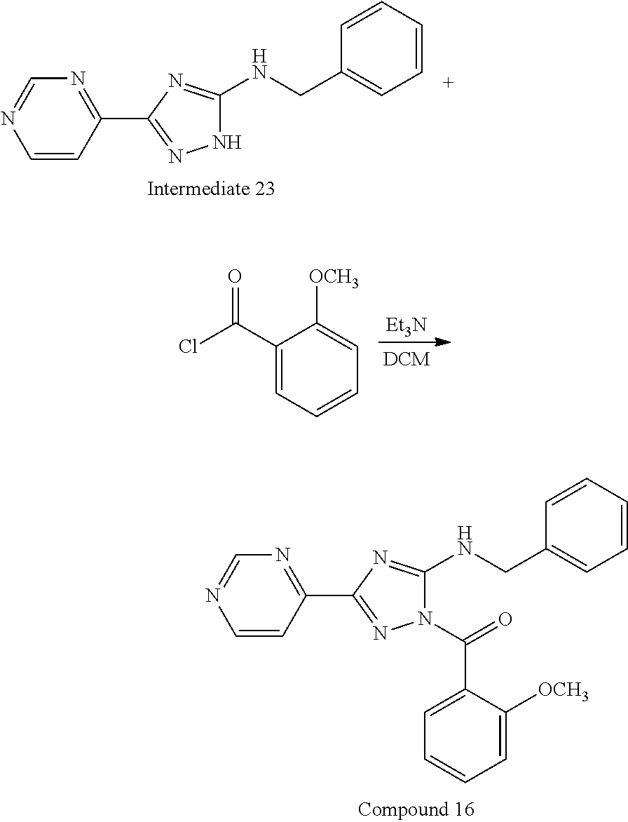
C1(C2=NNC(NCC3=CC=CC=C3)=N2)=NC=NC=C1.[Et3N].C1(C(Cl)=O)=CC=CC=C1[OCH3].C1(C2=NN(C(=O)C3=CC=CC=C3[OCH3])C(NCC3=CC=CC=C3)=N2)=NC=NC=C1
